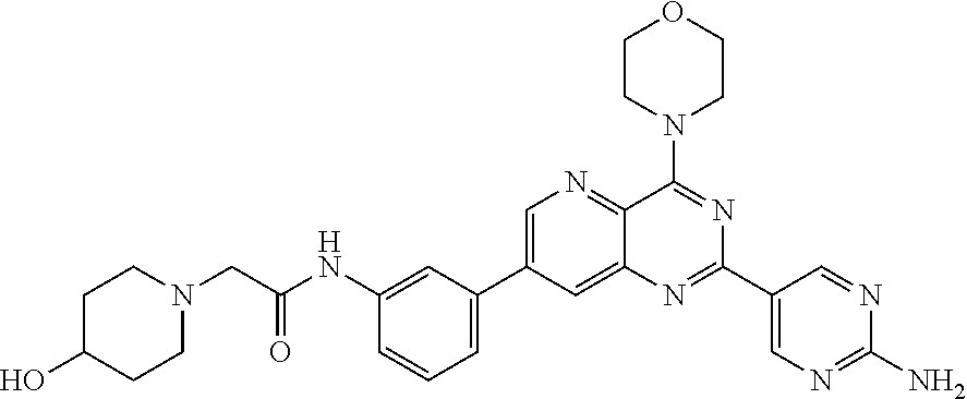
C1=C(C2=CC=CC(NC(=O)CN3CCC(O)CC3)=C2)C=C2C(=N1)C(N1CCOCC1)=NC(C1=CN=C(N)N=C1)=N2
